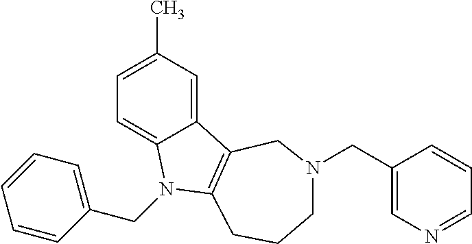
C1=C(C)C=C2C(=C1)N(CC1=CC=CC=C1)C1=C2CN(CC2=CN=CC=C2)CCC1
